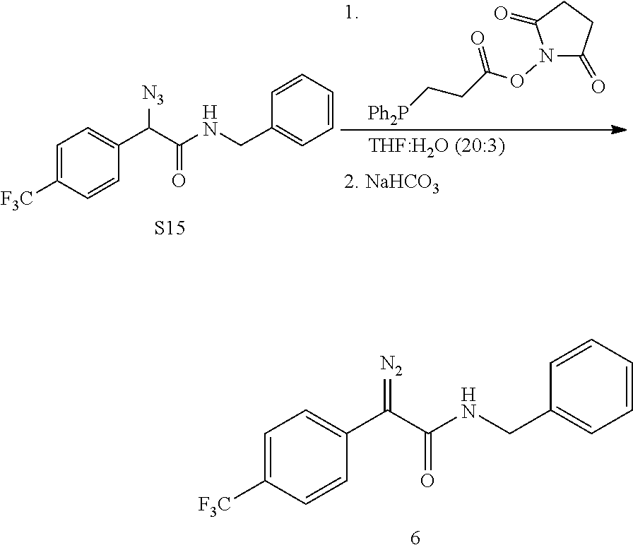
[F3C]C1=CC=C(C(C(NCC2=CC=CC=C2)=O)=[N2])C=C1.N1(OC(CC[Ph2P])=O)C(=O)CCC1=O.[F3C]C1=CC=C(C(C(NCC2=CC=CC=C2)=O)[N3])C=C1.[S15]
